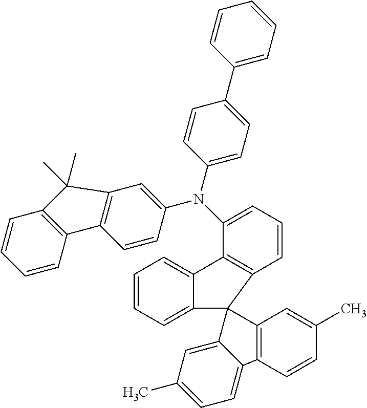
C1=CC2=C(C=C1)C1=C(C=C(N(C3=CC=CC4=C3C3=CC=CC=C3C43C4=C(C=CC(C)=C4)C4=CC=C(C)C=C34)C3=CC=C(C4=CC=CC=C4)C=C3)C=C1)C2(C)C
